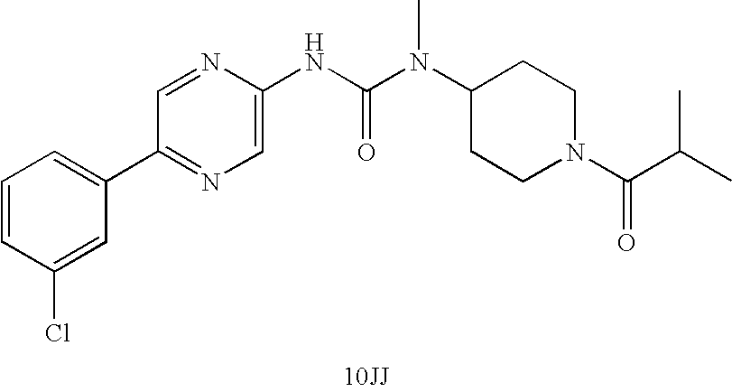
[10JJ].C1(C2=CC=CC(Cl)=C2)=NC=C(NC(N(C)C2CCN(C(C(C)C)=O)CC2)=O)N=C1
